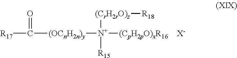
[R17]C([(OCnH2n)y][N+]([(CrH2rO)z][R18])([R15])[(CpH2pO)xR16])=O.[X-]
